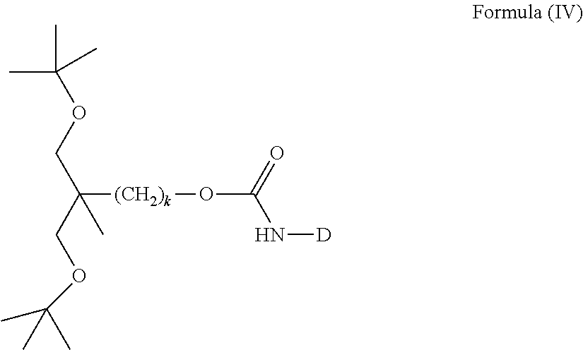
[(CH2)k](C(COC(C)(C)C)(COC(C)(C)C)C)OC(N[D])=O
